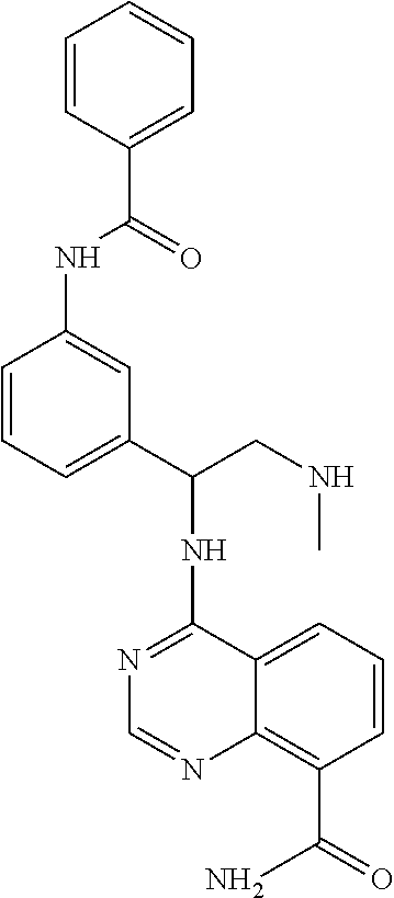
N1=C(NC(CNC)C2=CC=CC(NC(C3=CC=CC=C3)=O)=C2)C2=CC=CC(C(=O)N)=C2N=C1
